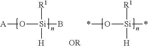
[A]O[Si](B)([R1])[H].*O[Si](*)([R1])[H]
